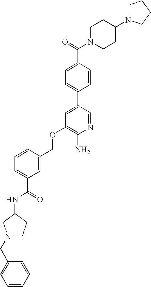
C(OC1=C(N)N=CC(C2=CC=C(C(=O)N3CCC(N4CCCC4)CC3)C=C2)=C1)C1=CC(C(=O)NC2CN(CC3=CC=CC=C3)CC2)=CC=C1
